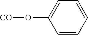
O(C1=CC=CC=C1)[CO]
